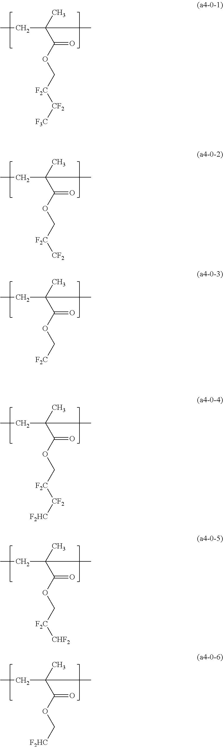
CC(C(OC[F2C][CF2][F3C])=O)(C)CC.CC(C(OC[F2C][CF2])=O)(C)CC.CC(C(OC[F2C])=O)(C)CC.CC(C(OC[F2C][CF2][F2HC])=O)(C)CC.CC(C(OC[F2C][CHF2])=O)(C)CC.CC(C(OC[F2HC])=O)(C)CC
